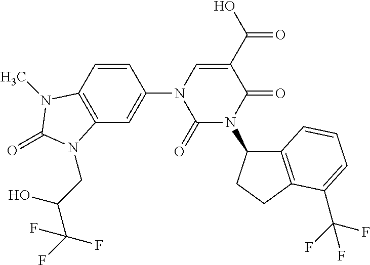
C1(=O)N(C2C3=C(CC2)C(C(F)(F)F)=CC=C3)C(=O)C(C(O)=O)=CN1C1=CC2=C(C=C1)N(C)C(=O)N2CC(C(F)(F)F)O
